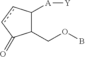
C1(COB)C([A][Y])ccC1=O
